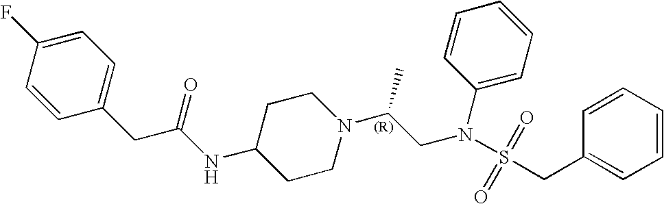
C1=C(F)C=CC(CC(NC2CCN(C(CN(C3=CC=CC=C3)S(CC3=CC=CC=C3)(=O)=O)C)CC2)=O)=C1
